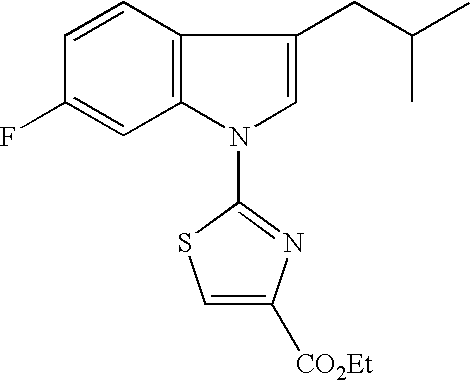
C1=CC2=C(C=C1F)N(C1=NC([CO2Et])=CS1)C=C2CC(C)C
